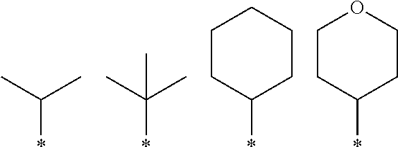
CC(C)*.CC(C)(*)C.C1C(*)CCCC1.C1C(*)CCOC1
